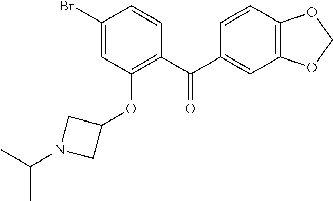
C1(C(C2=C(OC3CN(C(C)C)C3)C=C(Br)C=C2)=O)=CC2=C(C=C1)OCO2
